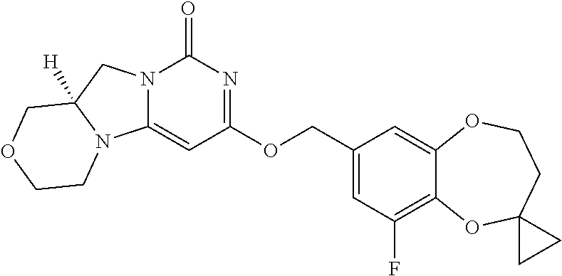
C(OC1=NC(=O)N2C(=C1)N1C([H])(C2)COCC1)C1=CC(F)=C2C(=C1)OCCC1(O2)CC1
